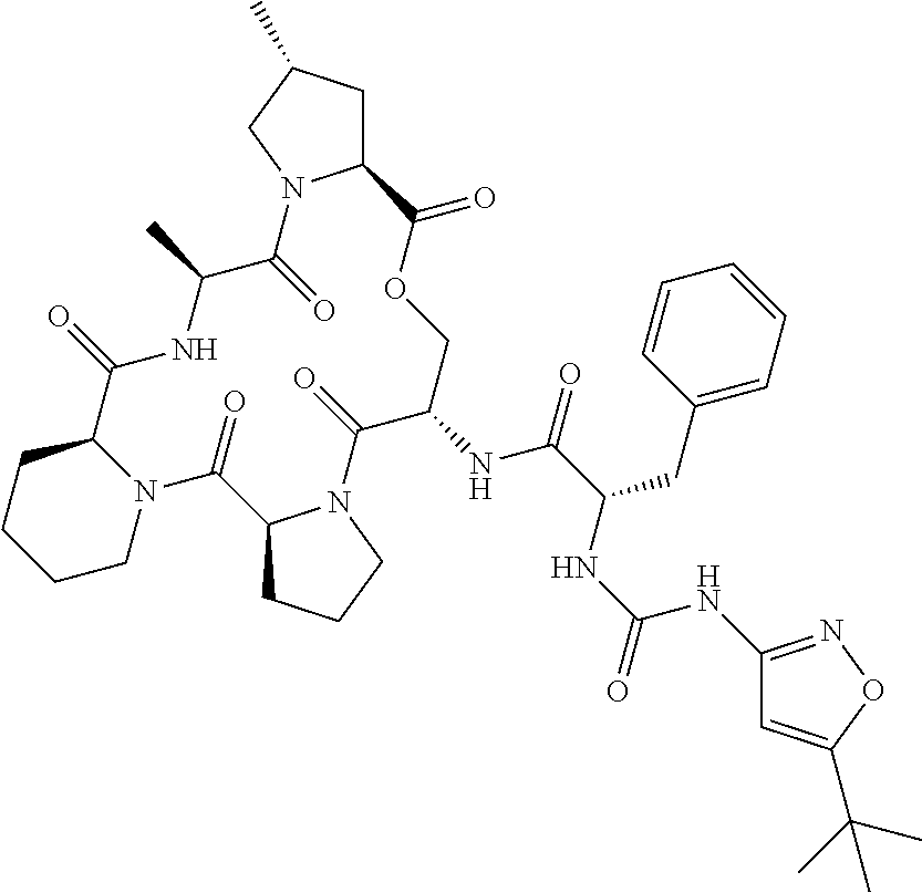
C1CN2C(CC1)C(=O)NC(C)C(=O)N1C(CC(C)C1)C(=O)OCC(NC(=O)C(CC1=CC=CC=C1)NC(NC1=NOC(C(C)(C)C)=C1)=O)C(=O)N1C(C2=O)CCC1
